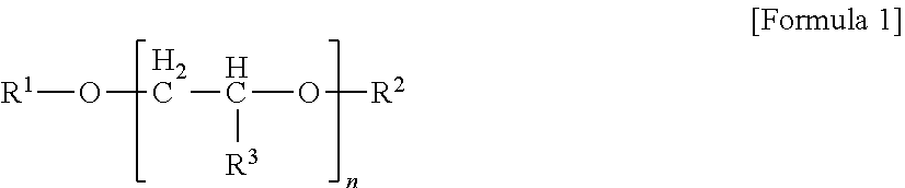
[R1]OCC(O[R2])[R3]
